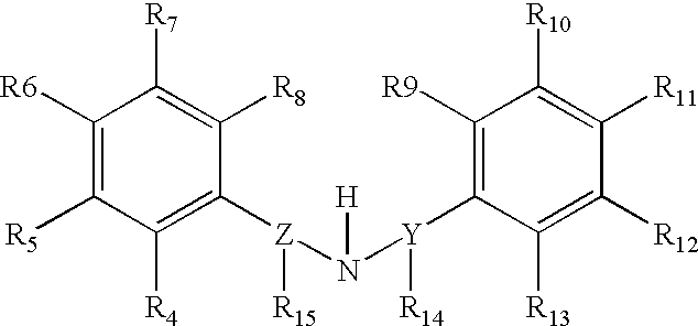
C1([R6])=C([R5])C([R4])=C([Z](N([H])[Y](C2=C([R9])C([R10])=C([R11])C([R12])=C2[R13])[R14])[R15])C([R8])=C1[R7]
